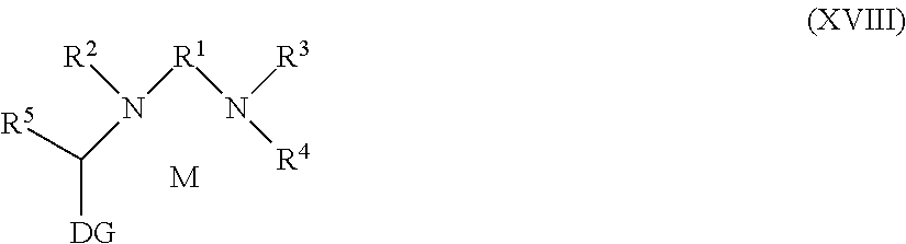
C(N([R2])[R1]N([R4])[R3])([R5])[DG].[M]
